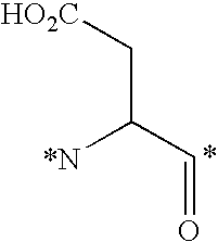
[HO2C]CC(C=O)[*N]
